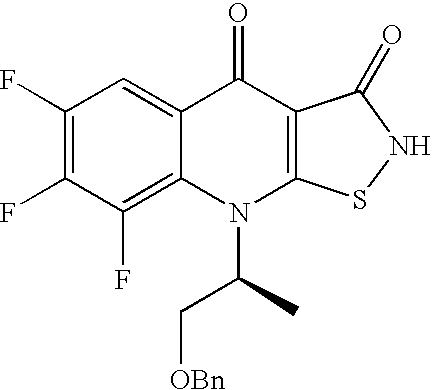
C1(F)=C(F)C(F)=C2C(=C1)C(=O)C1=C(N2C(C)C[OBn])SNC1=O
